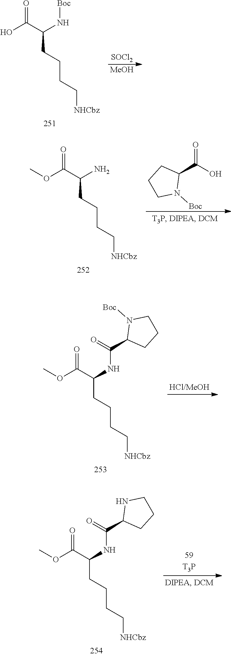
[SOCl2].[MeOH].O=C(C(N[Boc])CCCC[NHCbz])O.O=C(O)C1CCCN1[Boc].O=C(C(N)CCCC[NHCbz])OC.O=C(C(NC(C1CCCN1[Boc])=O)CCCC[NHCbz])OC.O=C(C(NC(C1CCCN1)=O)CCCC[NHCbz])OC
